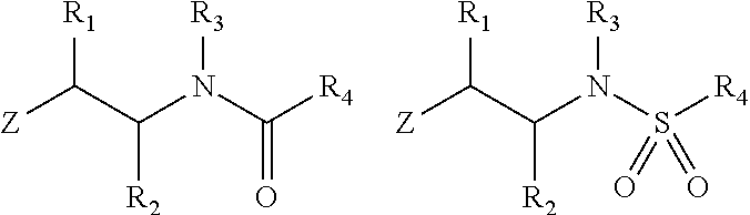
[Z]C(C(N(C([R4])=O)[R3])[R2])[R1].[Z]C(C(N(S([R4])(=O)=O)[R3])[R2])[R1]
